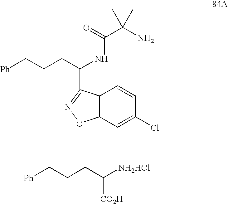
C12=C(C=C(Cl)C=C1)ON=C2C(CCC[Ph])NC(C(N)(C)C)=O.[Ph]CCCC([NH2HCl])[CO2H]
